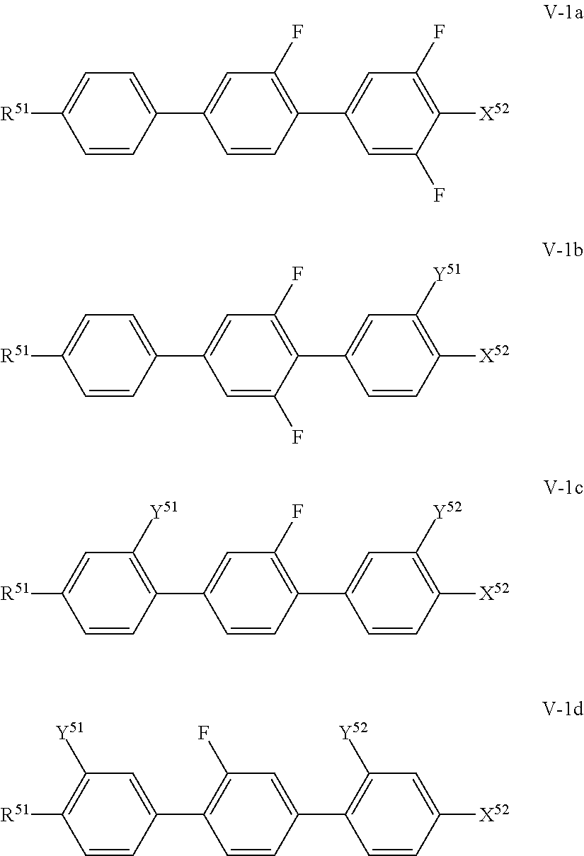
C1=CC(C2=CC(F)=C(C3=CC(F)=C([X52])C(F)=C3)C=C2)=CC=C1[R51].C1=CC(C2=CC(F)=C(C3=CC([Y51])=C([X52])C=C3)C(F)=C2)=CC=C1[R51].C1=CC(C2=CC(F)=C(C3=CC([Y52])=C([X52])C=C3)C=C2)=C([Y51])C=C1[R51].C1=CC(C2=C(F)C=C(C3=C([Y52])C=C([X52])C=C3)C=C2)=CC([Y51])=C1[R51]
